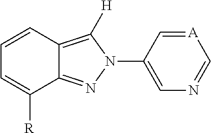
C1=CC2=C([H])N(C3=CN=C[A]=C3)N=C2C([R])=C1
